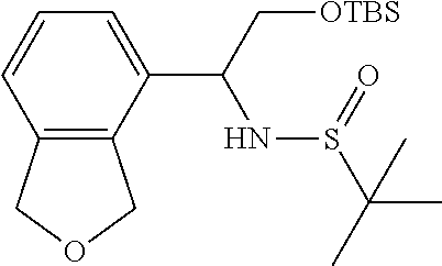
S(=O)(C(C)(C)C)NC(C1=CC=CC2=C1COC2)C[OTBS]
